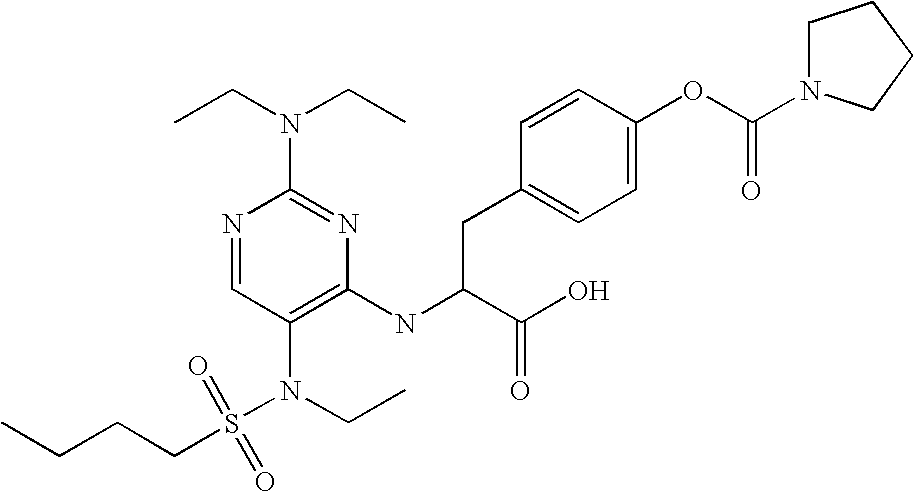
N1=CC(N(CC)S(CCCC)(=O)=O)=C(NC(C(O)=O)CC2=CC=C(OC(N3CCCC3)=O)C=C2)N=C1N(CC)CC
